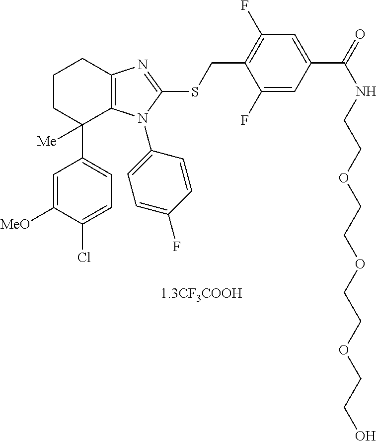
C1=C([MeO])C(Cl)=CC=C1C1([Me])C2=C(CCC1)N=C(SCC1=C(F)C=C(C(=O)NCCOCCOCCOCCO)C=C1F)N2C1=CC=C(F)C=C1
